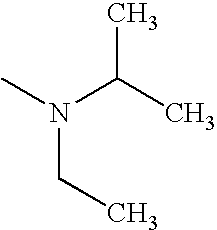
N(CC)(C(C)C)C
